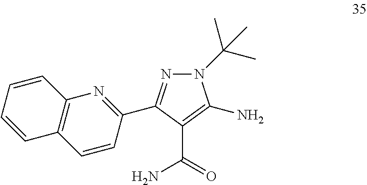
N1(C(C)(C)C)N=C(C2=NC3=C(C=C2)C=CC=C3)C(C(=O)N)=C1N
